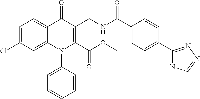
C1=C(Cl)C=C2C(=C1)C(=O)C(CNC(C1=CC=C(C3=NN=CN3)C=C1)=O)=C(C(OC)=O)N2C1=CC=CC=C1
